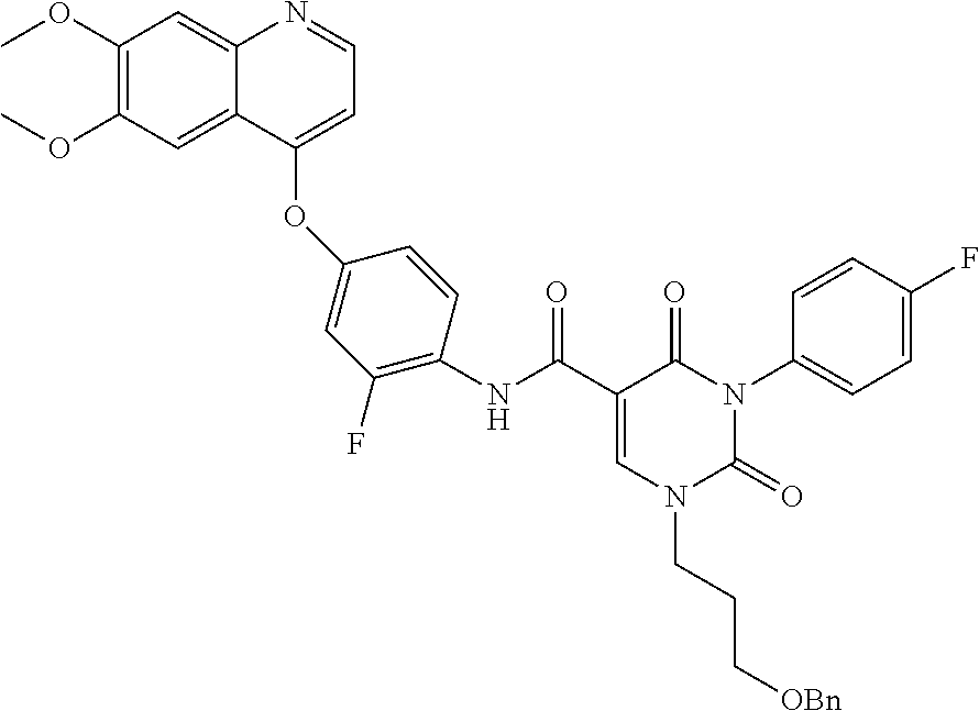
C1(OC)=C(OC)C=C2C(=C1)N=CC=C2OC1=CC(F)=C(NC(C2=CN(CCC[OBn])C(=O)N(C3=CC=C(F)C=C3)C2=O)=O)C=C1
